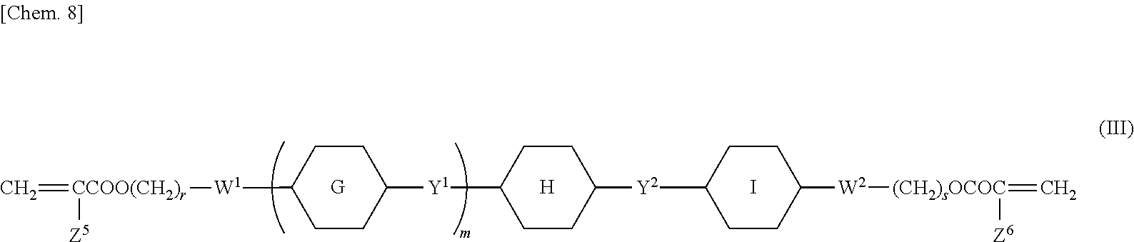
C1CC([W1][CCOO(CH2)r]([Z5])=C)CCC1[Y1]C1CCC([Y2]C2CCC([W2][(CH2)sOCOC](=C)[Z6])CC2)CC1.[G].[H].I
